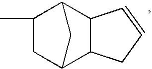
C1C2C3C(C(C1C)C2)C=CC3
